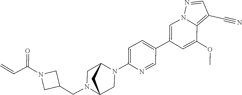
C1=C(C2=CC=C(N3C4CN(CC5CN(C(C=C)=O)C5)C(C3)C4)N=C2)C=C(OC)C2=C(C#N)C=NN12
